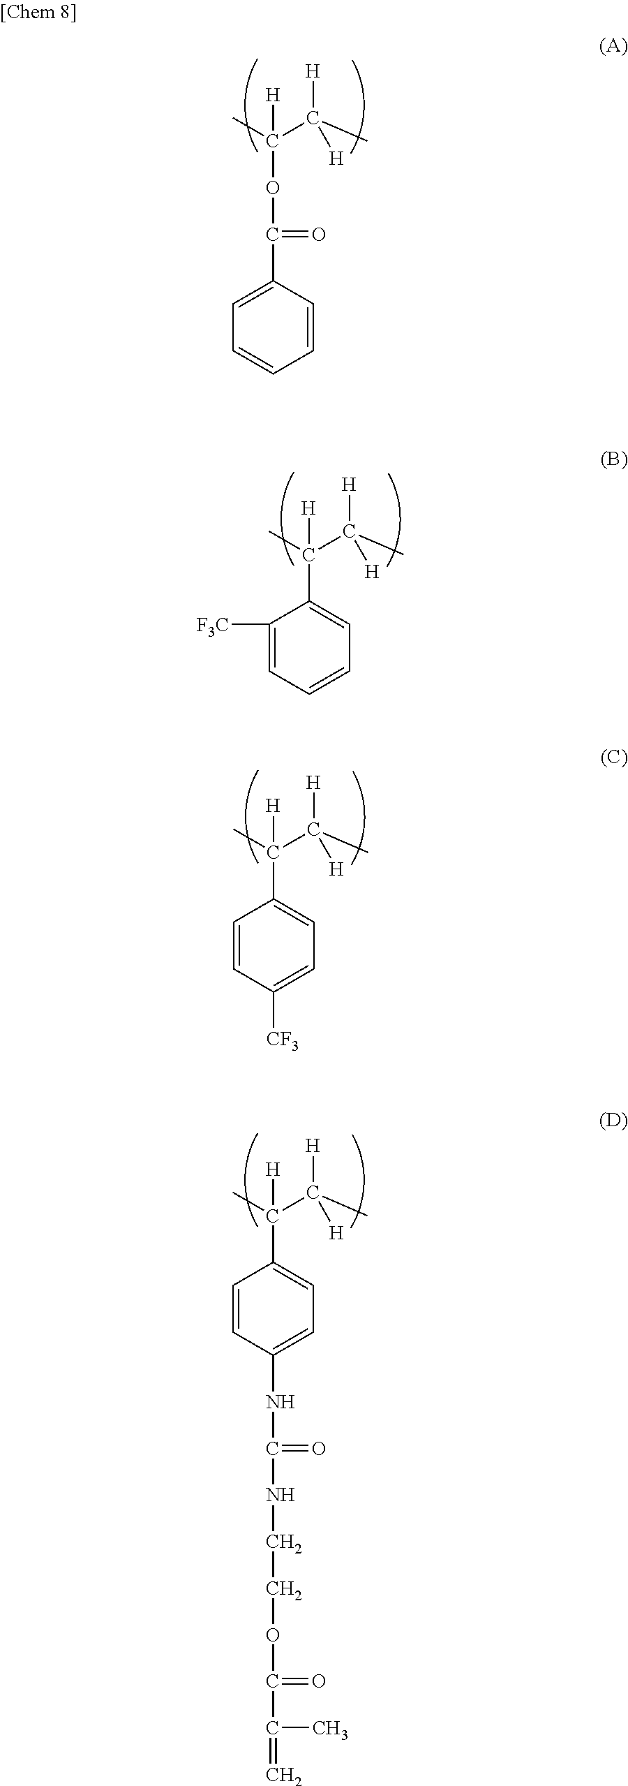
CC(C(C)([H])[H])(OC(C1=CC=CC=C1)=O)[H].CC(C(C)([H])[H])(C1=CC=CC=C1[F3C])[H].CC(C(C)([H])[H])(C1=CC=C([CF3])C=C1)[H].CC(C(C)([H])[H])(C1=CC=C(NC(NCCOC(C(=C)C)=O)=O)C=C1)[H]
